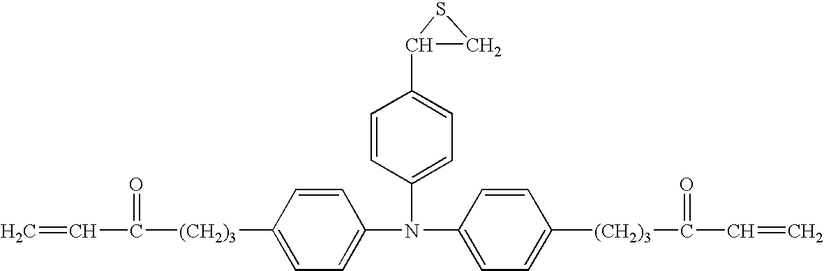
C=CC([(CH2)3]C1=CC=C(N(C2=CC=C([(CH2)3]C(C=C)=O)C=C2)C2=CC=C(C3CS3)C=C2)C=C1)=O
